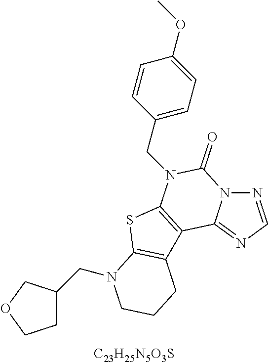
N1=CN=C2N1C(=O)N(CC1=CC=C(OC)C=C1)C1=C2C2=C(S1)N(CC1CCOC1)CCC2.[C23H25N5O3S]
